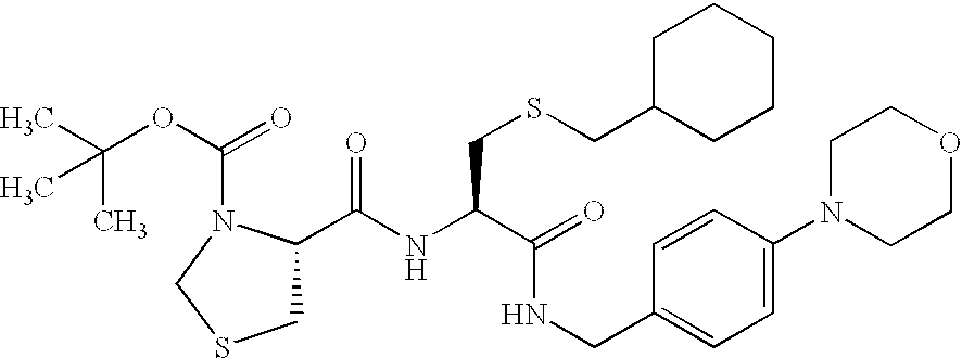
C(NC(C(=O)NCC1=CC=C(N2CCOCC2)C=C1)CSCC1CCCCC1)(=O)C1CSCN1C(OC(C)(C)C)=O
